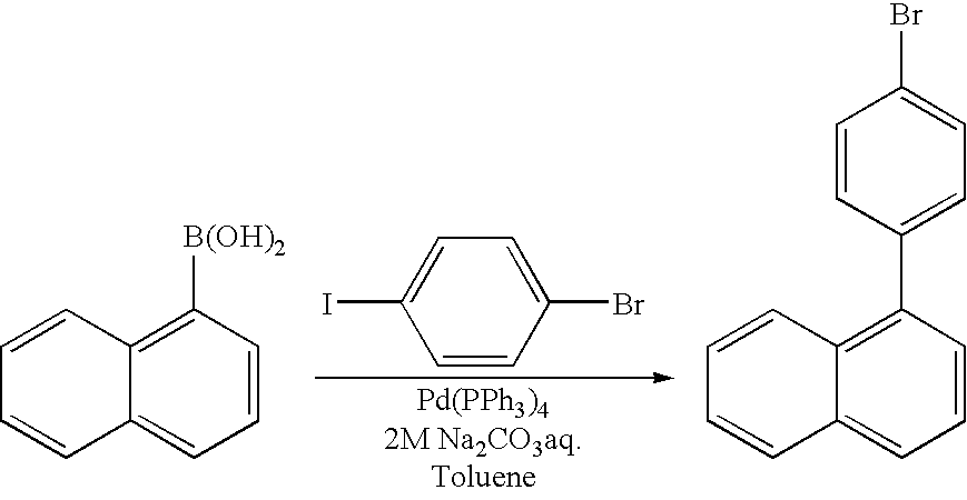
C1=CC(Br)=CC=C1I.C12=CC=CC([B(OH)2])=C1C=CC=C2.C12=CC=CC(C3=CC=C(Br)C=C3)=C1C=CC=C2
